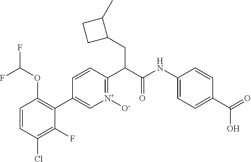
C1=CC(Cl)=C(F)C(C2=C[N+]([O-])=C(C(C(=O)NC3=CC=C(C(=O)O)C=C3)CC3CCC3C)C=C2)=C1OC(F)F
